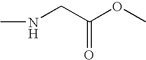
C(NC)C(=O)OC
